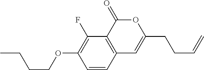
C1=CC2=C(C(F)=C1OCCCC)C(=O)OC(CCC=C)=C2
